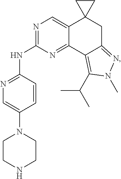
N1=C(NC2=NC=C(N3CCNCC3)C=C2)N=C2C(=C1)C1(CC3=NN(C)C(C(C)C)=C23)CC1
